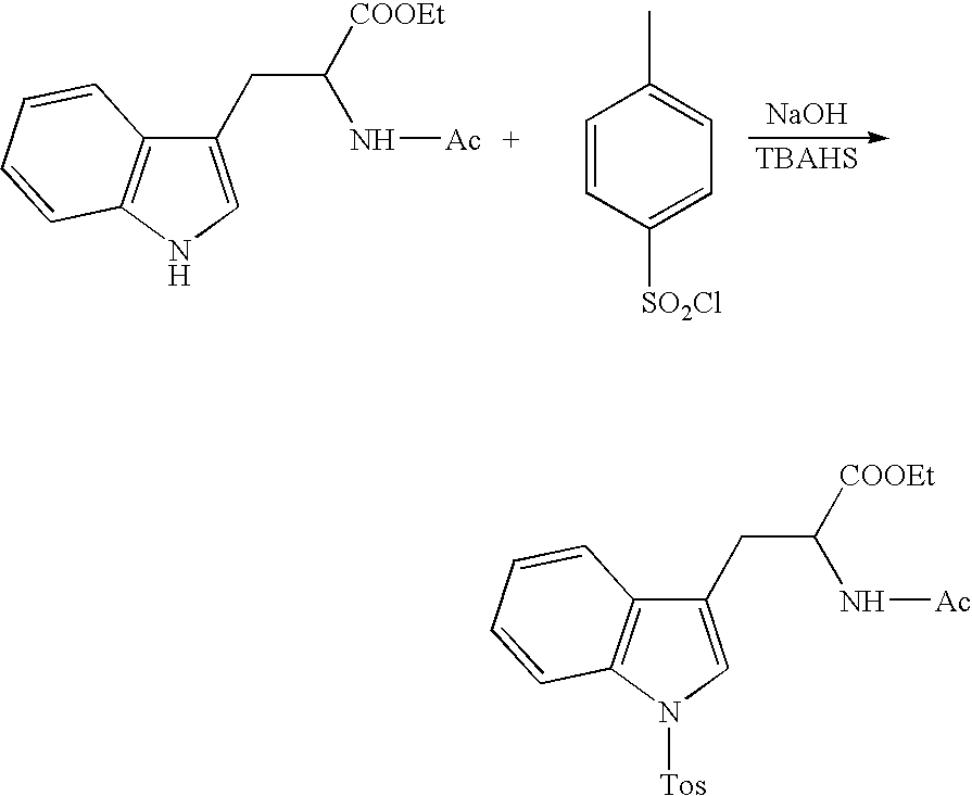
C1(CC([COOEt])N[Ac])=CNC2=C1C=CC=C2.C1=CC([SO2Cl])=CC=C1C.[NaOH].C1(CC([COOEt])N[Ac])=CN([Tos])C2=C1C=CC=C2
